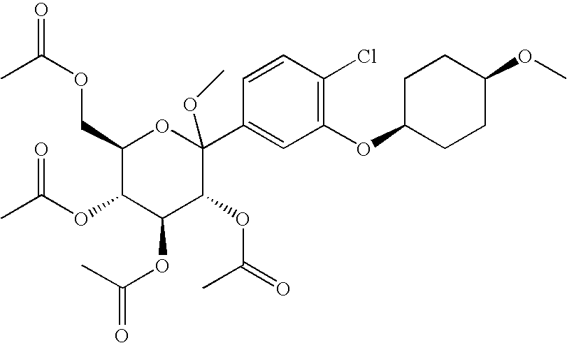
C1(COC(C)=O)C(OC(C)=O)C(OC(C)=O)C(OC(C)=O)C(C2=CC(OC3CCC(OC)CC3)=C(Cl)C=C2)(OC)O1
